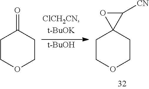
[t-BuOH].C1COCCC1=O.C1COCCC12C([CN])O2
